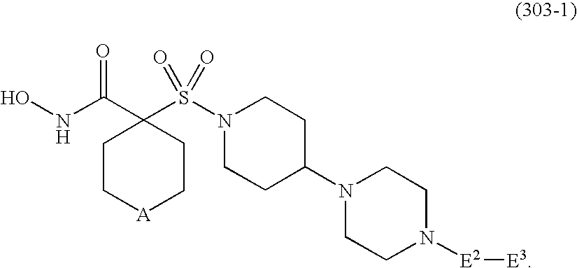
ONC(C1(S(N2CCC(N3CCN([E2][E3])CC3)CC2)(=O)=O)CC[A]CC1)=O
